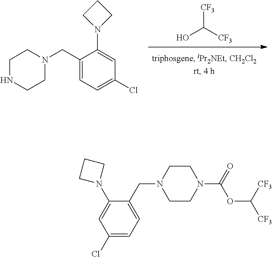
[CF3]C([CF3])O.N1CCN(CC2=CC=C(Cl)C=C2N2CCC2)CC1.C1=C(Cl)C=C(N2CCC2)C(CN2CCN(C(=O)OC([CF3])[CF3])CC2)=C1
